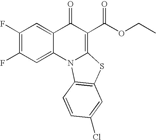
C1(F)=C(F)C=C2C(=C1)C(=O)C(C(OCC)=O)=C1N2C2=C(S1)C=C(Cl)C=C2
